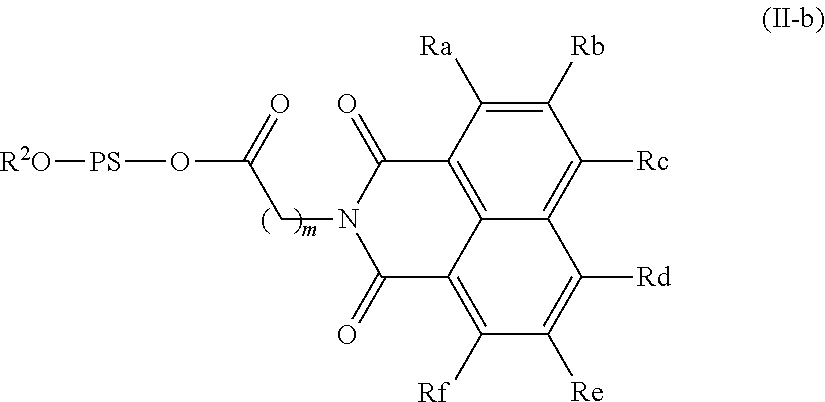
[R2O][PS]OC(CN1C(=O)C2=C([Rf])C([Re])=C([Rd])C3=C([Rc])C([Rb])=C([Ra])C(=C23)C1=O)=O
